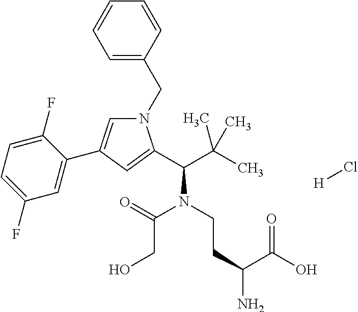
C1=C(CN2C=C(C3=CC(F)=CC=C3F)C=C2C(C(C)(C)C)N(C(CO)=O)CCC(C(=O)O)N)C=CC=C1.[H]Cl
